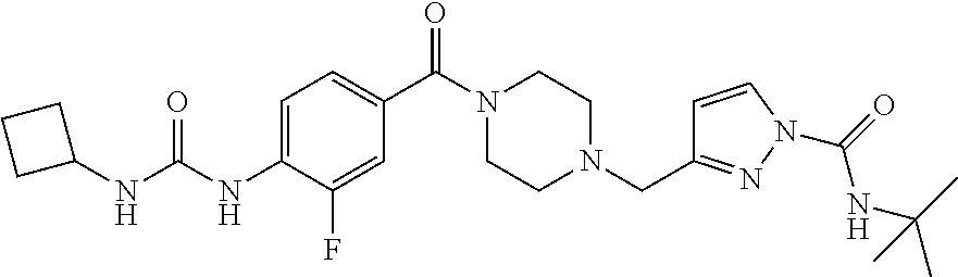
C1=C(NC(NC2CCC2)=O)C(F)=CC(C(N2CCN(CC3=NN(C(NC(C)(C)C)=O)C=C3)CC2)=O)=C1
